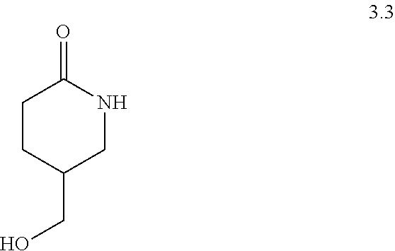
C1CC(CO)CNC1=O
